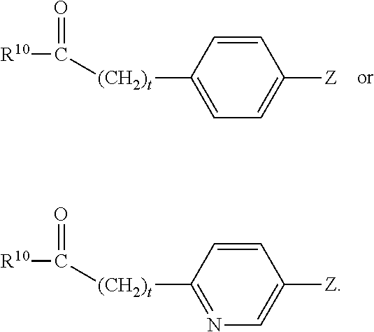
[R10]C(=O)[(CH2)t]C1=CC=C([Z])C=C1.[R10]C(=O)[(CH2)t]C1=NC=C([Z])C=C1
